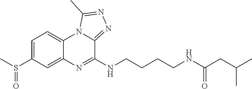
C1=C(S(C)=O)C=C2C(=C1)N1C(=NN=C1C)C(NCCCCNC(=O)CC(C)C)=N2
